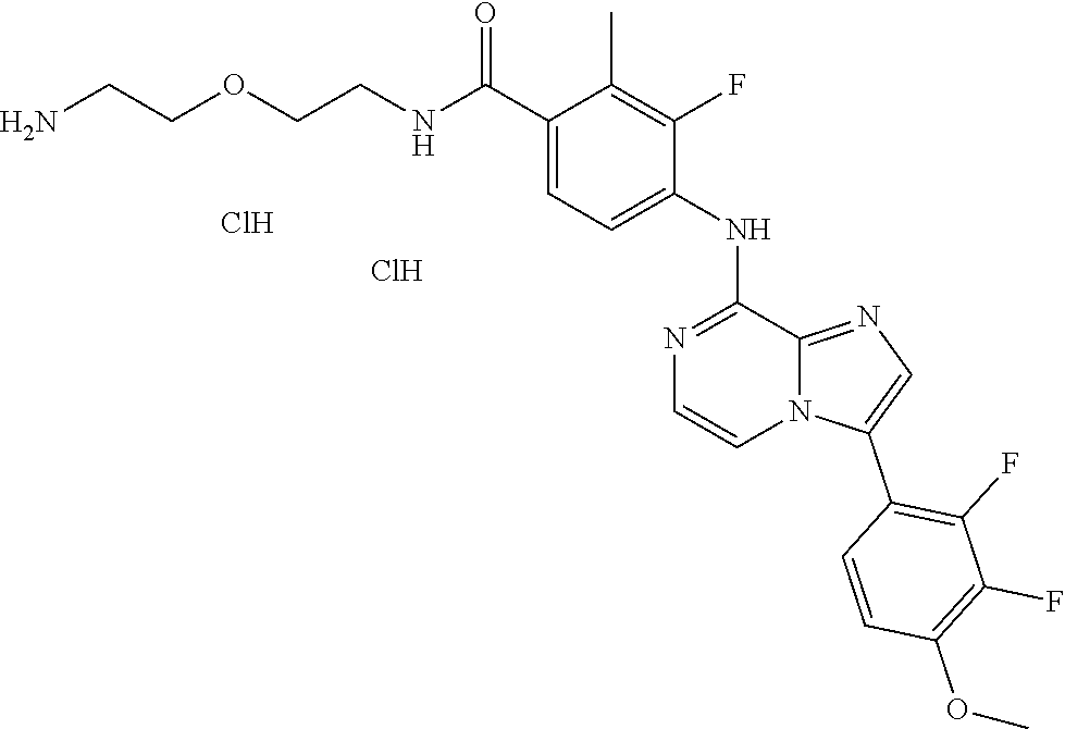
C1(C(NCCOCCN)=O)=CC=C(NC2=NC=CN3C2=NC=C3C2=C(F)C(F)=C(OC)C=C2)C(F)=C1C.Cl.Cl
